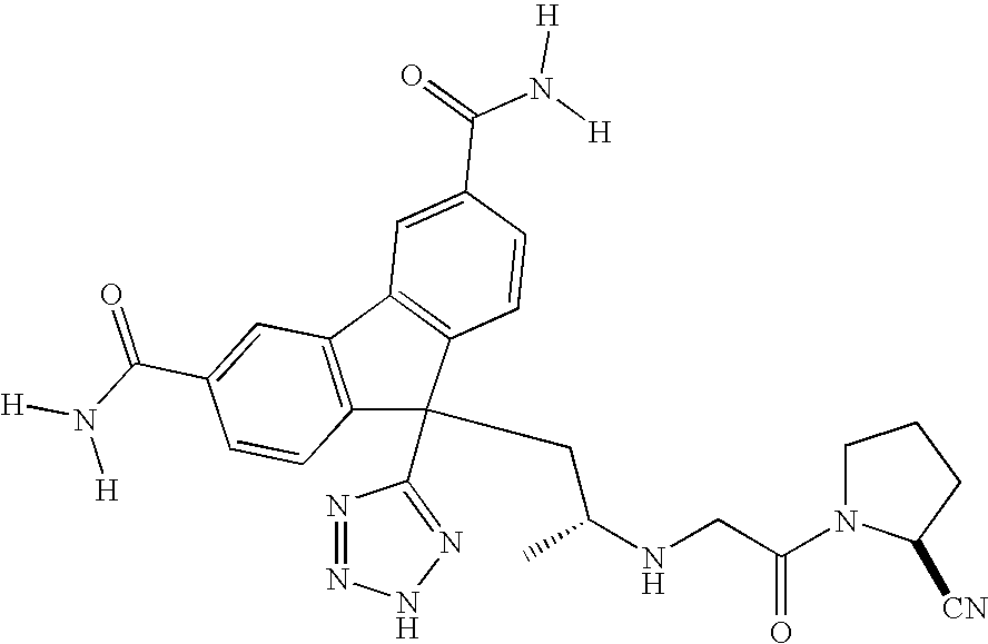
N1=NNN=C1C1(CC(NCC(=O)N2CCCC2[CN])C)C2=C(C3=C1C=CC(C(=O)N([H])[H])=C3)C=C(C(N([H])[H])=O)C=C2
